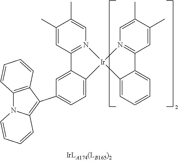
C1(C)=CC2=N(C=C1C)[Ir]1(C3=CC=C(C4=C5N(C6=C4C=CC=C6)C=CC=C5)C=C23)N2=C(C=C(C)C(C)=C2)C2=CC=CC=C21
